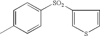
C1=C(C)C=CC([SO2]C2=CSC=C2)=C1
